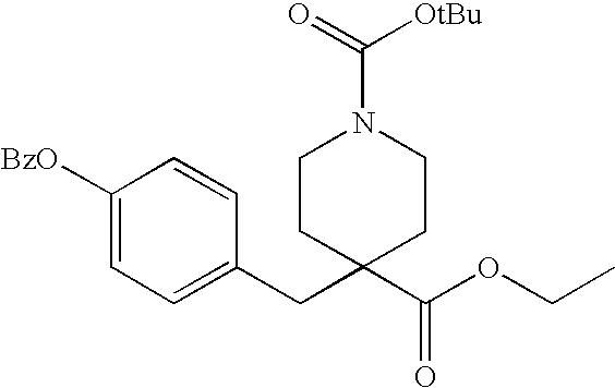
C1=C(CC2(C(OCC)=O)CCN(C(=O)[OtBu])CC2)C=CC([BzO])=C1
